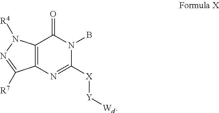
C12=C(N=C([X][Y][Wd])N(B)C1=O)C([R7])=NN2[R4]
